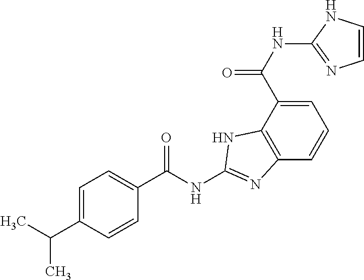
C1=C(C(NC2=NC=CN2)=O)C2=C(C=C1)N=C(NC(C1=CC=C(C(C)C)C=C1)=O)N2
